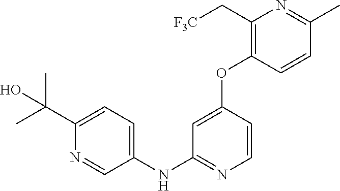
C1(NC2=NC=CC(OC3=C(C[F3C])N=C(C)C=C3)=C2)=CC=C(C(C)(C)O)N=C1
